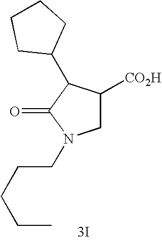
C1([CO2H])CN(CCCCC)C(=O)C1C1CCCC1.[3I]
